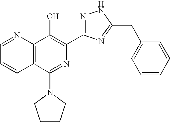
C1=NC2=C(C=C1)C(N1CCCC1)=NC(C1=NNC(CC3=CC=CC=C3)=N1)=C2O
